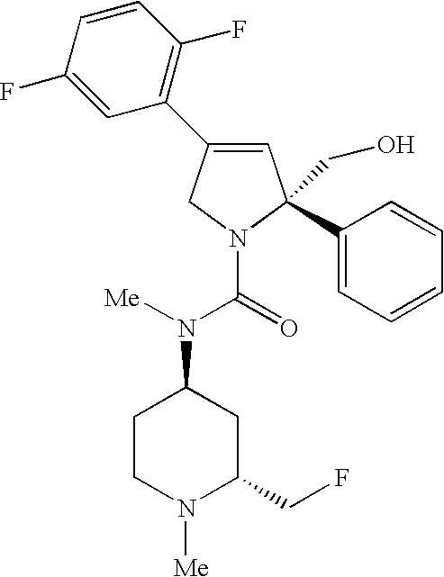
C1=CC(F)=CC(C2=CC(C3=CC=CC=C3)(CO)N(C(=O)N([Me])C3CCN([Me])C(CF)C3)C2)=C1F
